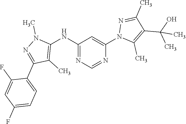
C1(F)=CC=C(C2=NN(C)C(NC3=NC=NC(N4C(C)=C(C(O)(C)C)C(C)=N4)=C3)=C2C)C(F)=C1
